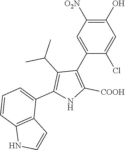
C1(O)=C([O2N])C=C(C2=C([COOH])NC(C3=CC=CC4=C3C=CN4)=C2C(C)C)C(Cl)=C1
